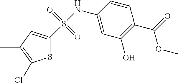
C1(NS(=O)(=O)C2=CC(C)=C(Cl)S2)=CC(O)=C(C(OC)=O)C=C1
